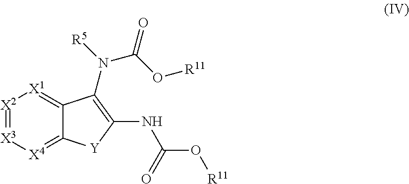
[X2]1=[X3][X4]=C2C(=[X1]1)C(N(C(=O)O[R11])[R5])=C(NC(=O)O[R11])[Y]2
